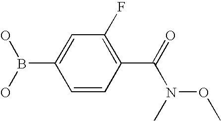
C1=CC(C(=O)N(C)OC)=C(F)C=C1B(O)O
